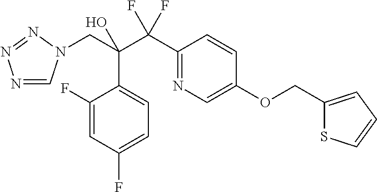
N1=CN(CC(C(C2=NC=C(OCC3=CC=CS3)C=C2)(F)F)(O)C2=CC=C(F)C=C2F)N=N1
